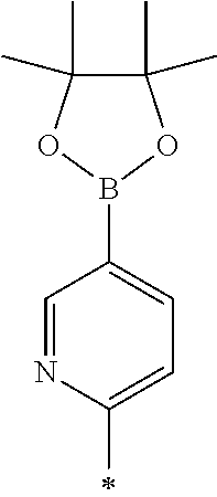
C1=NC(C)=CC=C1B1OC(C)(C)C(C)(C)O1
